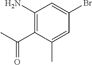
C1(N)=C(C(=O)C)C(C)=CC(Br)=C1
